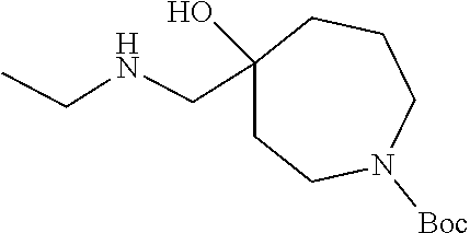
C1CN([Boc])CCCC1(O)CNCC
